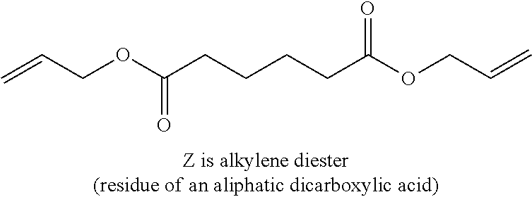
C=CCOC(CCCCC(OCC=C)=O)=O
